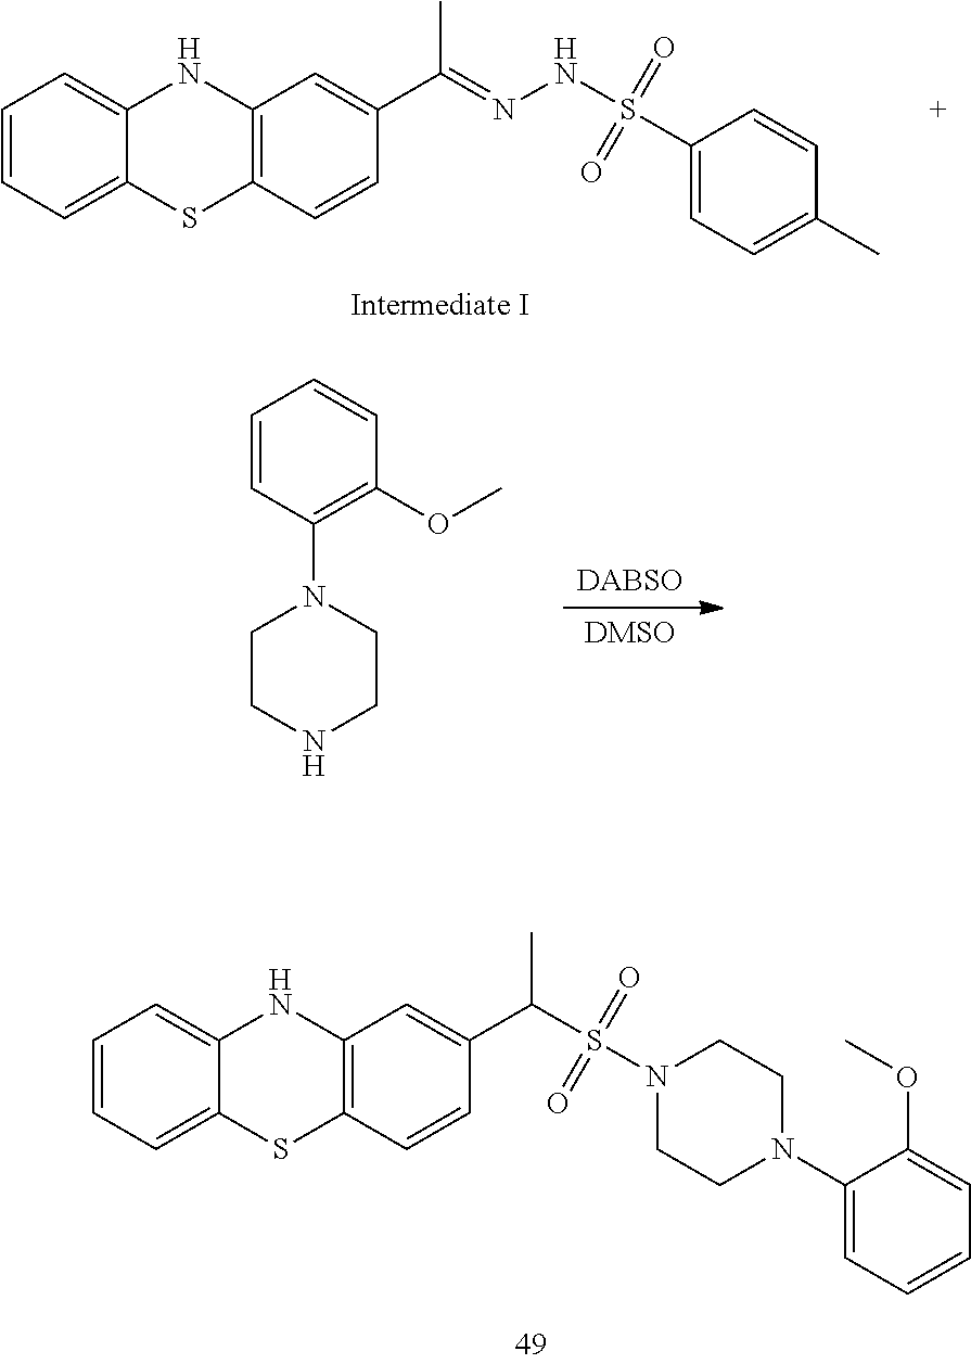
CC(=NNS(=O)(=O)C1=CC=C(C)C=C1)C1=CC2=C(SC3=CC=CC=C3N2)C=C1.[DABSO].[DMSO].C1CNCCN1C1=C(OC)C=CC=C1.C1N(C2=CC=CC=C2OC)CCN(S(=O)(=O)C(C2=CC3=C(SC4=CC=CC=C4N3)C=C2)C)C1
